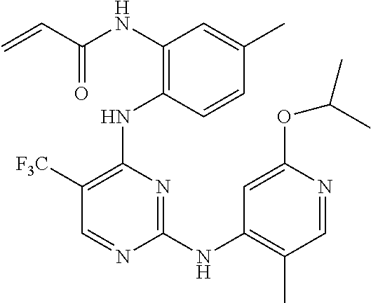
N(C1=C(NC2=C([F3C])C=NC(NC3=C(C)C=NC(OC(C)C)=C3)=N2)C=CC(C)=C1)C(C=C)=O
